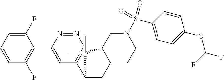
C1(F)=CC=CC(F)=C1C1=CC2=C(N=N1)C1(CN(S(C3=CC=C(OC(F)F)C=C3)(=O)=O)CC)CCC2C1(C)C
